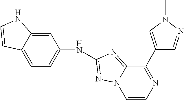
C1=C2C(=CC=C1NC1=NN3C(=N1)C(C1=CN(C)N=C1)=NC=C3)C=CN2
